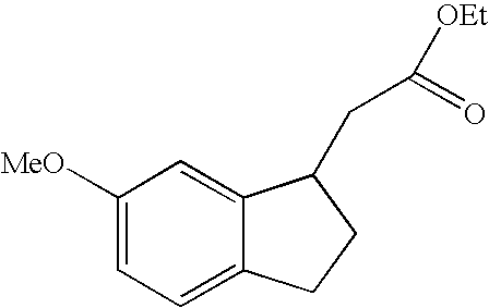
C1=C([MeO])C=C2C(=C1)CCC2CC(=O)[OEt]
